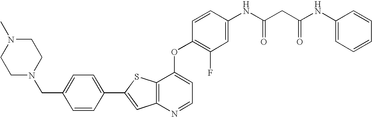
C12=C(SC(C3=CC=C(CN4CCN(C)CC4)C=C3)=C1)C(OC1=C(F)C=C(NC(CC(NC3=CC=CC=C3)=O)=O)C=C1)=CC=N2
